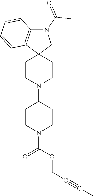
C1CN(C2CCN(C(=O)OCC#CC)CC2)CCC12CN(C(C)=O)C1=C2C=CC=C1
